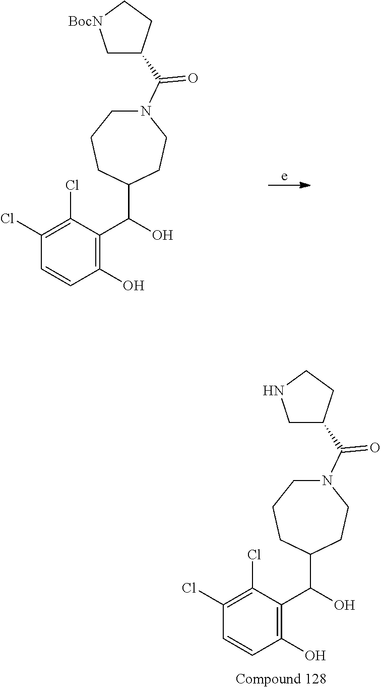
C1(O)=C(C(O)C2CCN(C(=O)C3C[BocN]CC3)CCC2)C(Cl)=C(Cl)C=C1.C1(O)=C(C(O)C2CCN(C(=O)C3CNCC3)CCC2)C(Cl)=C(Cl)C=C1
